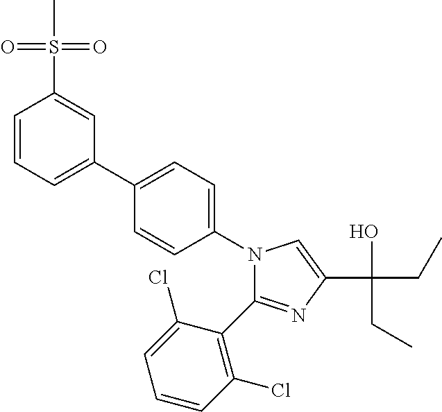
N1(C2=CC=C(C3=CC=CC(S(C)(=O)=O)=C3)C=C2)C(C2=C(Cl)C=CC=C2Cl)=NC(C(O)(CC)CC)=C1
